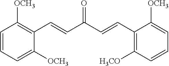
C1=CC=C([OCH3])C(C=CC(C=CC2=C([H3CO])C=CC=C2[OCH3])=O)=C1[OCH3]
